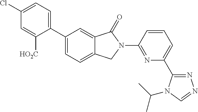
C1(Cl)=CC=C(C2=CC=C3C(=C2)C(=O)N(C2=NC(C4=NN=CN4C(C)C)=CC=C2)C3)C([HO2C])=C1
